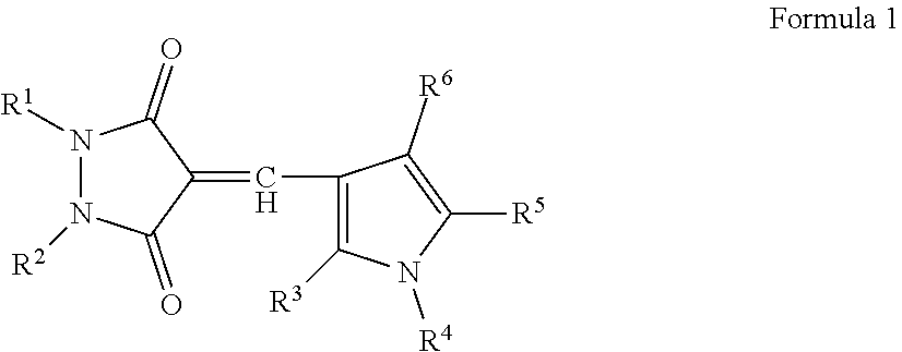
N1([R1])N([R2])C(=O)C(=CC2=C([R3])N([R4])C([R5])=C2[R6])C1=O
